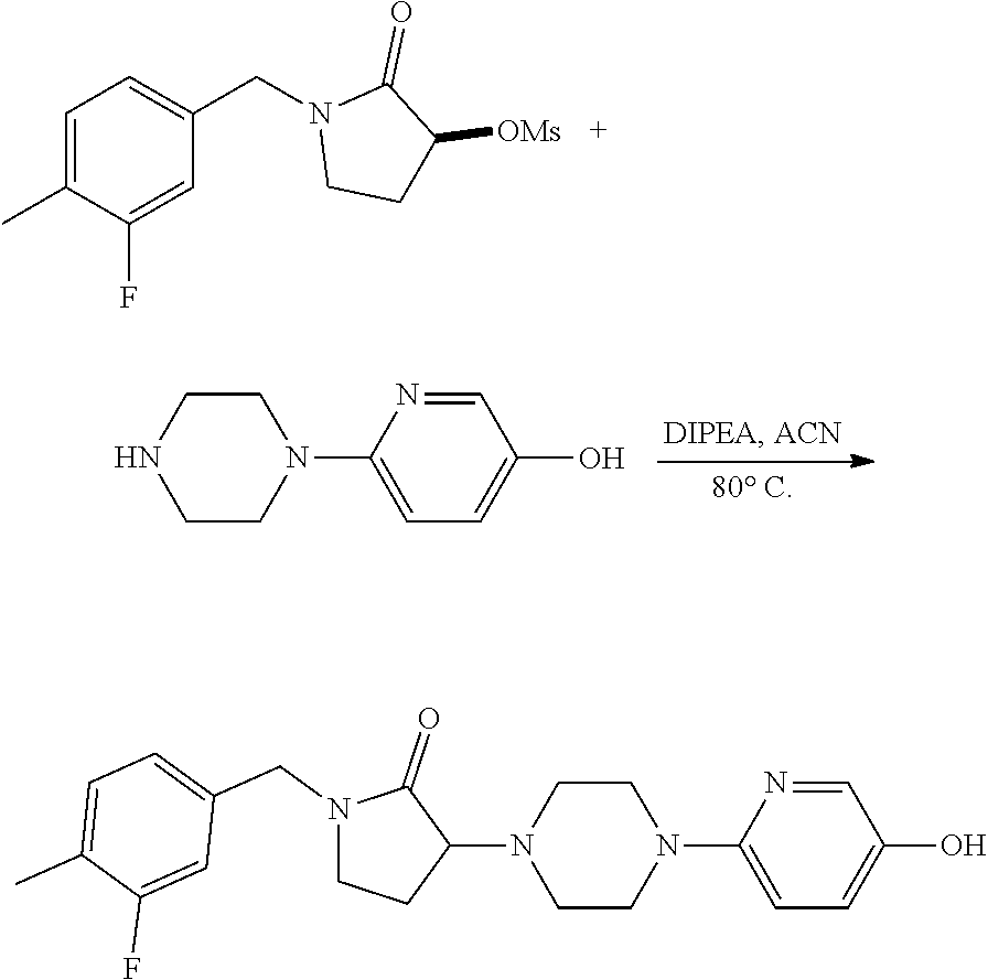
C1=NC(N2CCNCC2)=CC=C1O.C1=C(C)C(F)=CC(CN2CCC([OMs])C2=O)=C1.C1=NC(N2CCN(C3C(=O)N(CC4=CC=C(C)C(F)=C4)CC3)CC2)=CC=C1O
